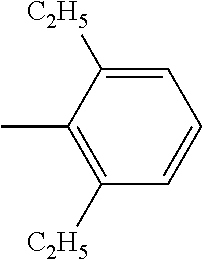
C1([C2H5])=CC=CC([C2H5])=C1C
